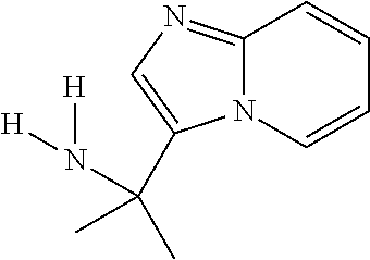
C12=NC=C(C(C)(N([H])[H])C)N1C=CC=C2
